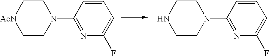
C1=CC(N2CC[AcN]CC2)=NC(F)=C1.C1=CC(N2CCNCC2)=NC(F)=C1
